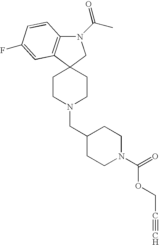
N1(C(C)=O)C2=C(C3(C1)CCN(CC1CCN(C(=O)OCC#C)CC1)CC3)C=C(F)C=C2
